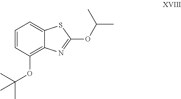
C1=CC(OC(C)(C)C)=C2C(=C1)SC(OC(C)C)=N2
